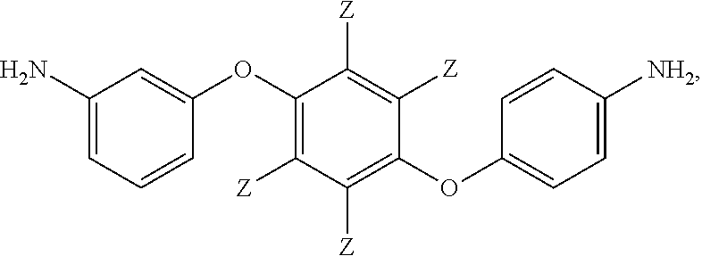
C1(N)=CC=CC(OC2=C([Z])C([Z])=C(OC3=CC=C([NH2])C=C3)C([Z])=C2[Z])=C1
